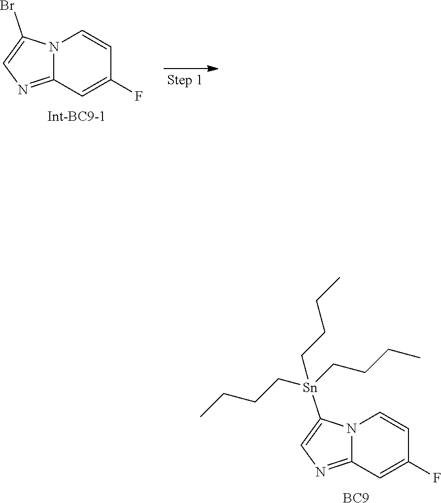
N12C(=NC=C1Br)C=C(F)C=C2.[Int-BC9-1].N12C(=NC=C1[Sn](CCCC)(CCCC)CCCC)C=C(F)C=C2.[BC9]
